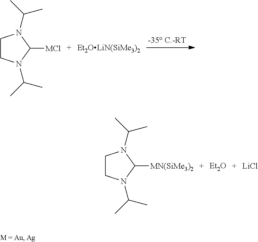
C1CN(C(C)C)C([MCl])N1C(C)C.C1CN(C(C)C)C([MN(SiMe3)2])N1C(C)C.[LiCl].[Et2O]
